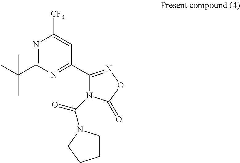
N1=C(C(C)(C)C)N=C(C2=NOC(=O)N2C(=O)N2CCCC2)C=C1[CF3]
